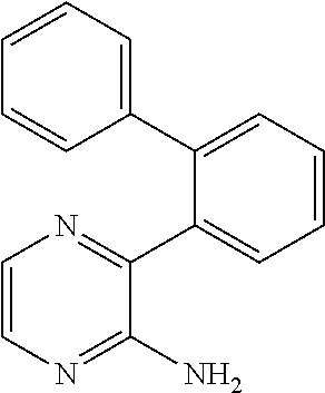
C1=CN=C(N)C(C2=CC=CC=C2C2=CC=CC=C2)=N1
